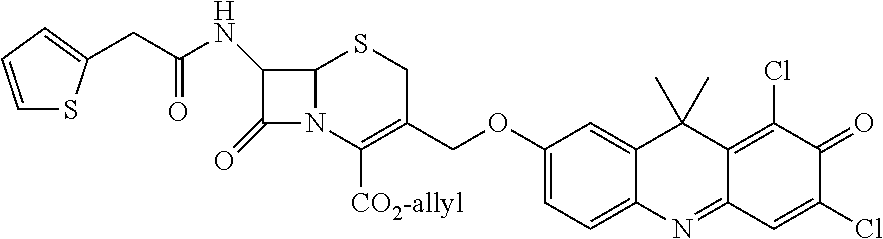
C1(CC(NC2C(=O)N3C2SCC(COC2=CC=C4C(=C2)C(C)(C)C2=C(Cl)C(=O)C(Cl)=CC2=N4)=C3[CO2-allyl])=O)=CC=CS1
